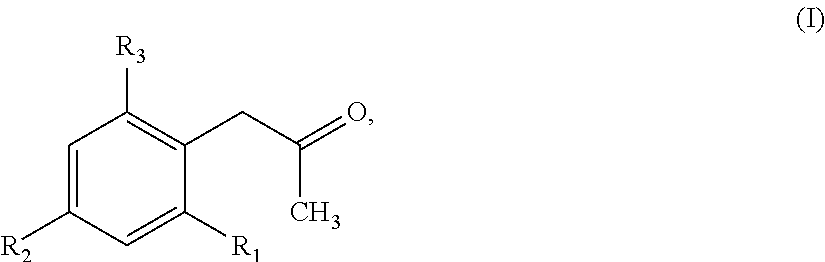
C1=C([R2])C=C([R1])C(CC(=O)C)=C1[R3]
